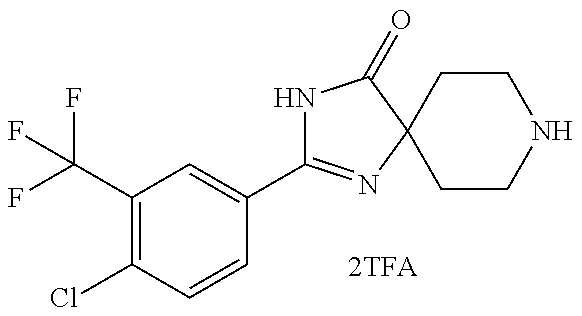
N1C(C2=CC(C(F)(F)F)=C(Cl)C=C2)=NC2(C1=O)CCNCC2
